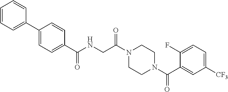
C1=CC=C(C2=CC=C(C(NCC(N3CCN(C(C4=CC([CF3])=CC=C4F)=O)CC3)=O)=O)C=C2)C=C1
